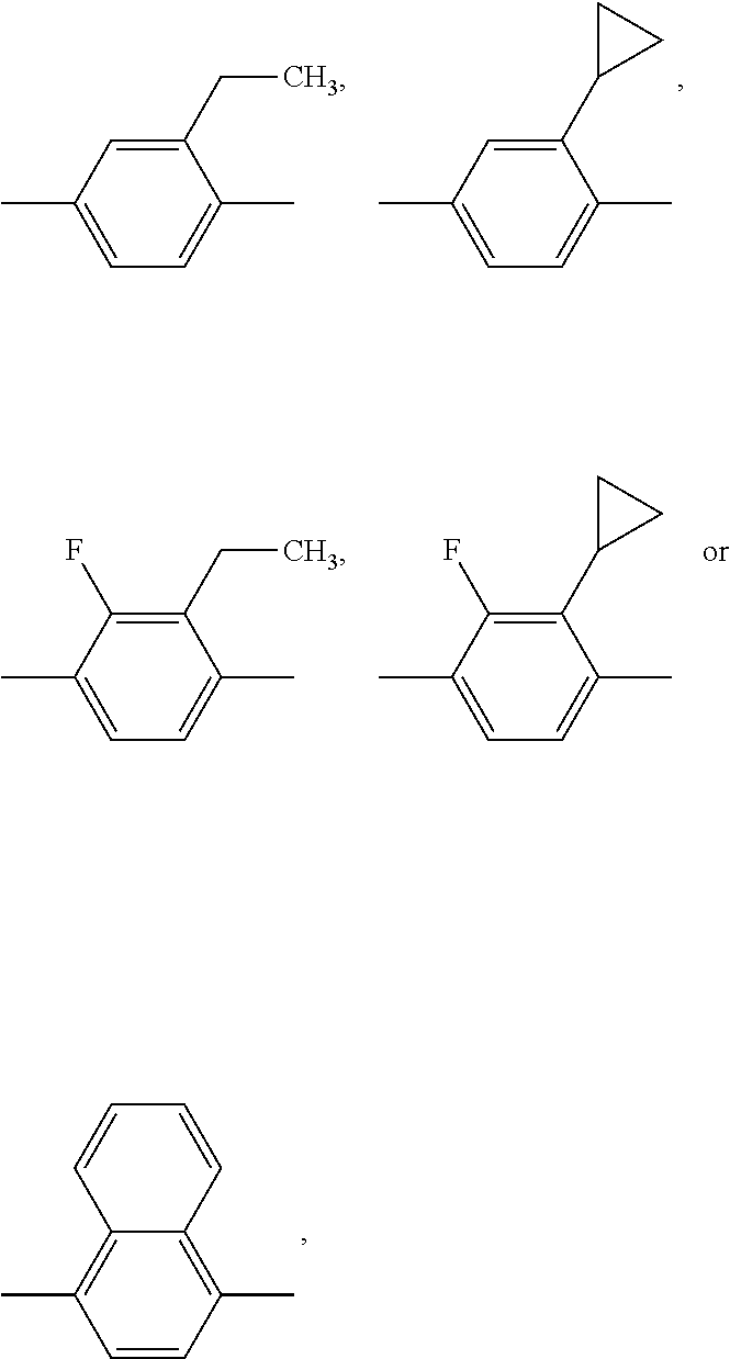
CC1=CC=C(C)C(CC)=C1.CC1=CC=C(C)C(C2CC2)=C1.CC1=CC=C(C)C(CC)=C1F.CC1=CC=C(C)C(C2CC2)=C1F.C1=CC(C)=C2C(=C1C)C=CC=C2
